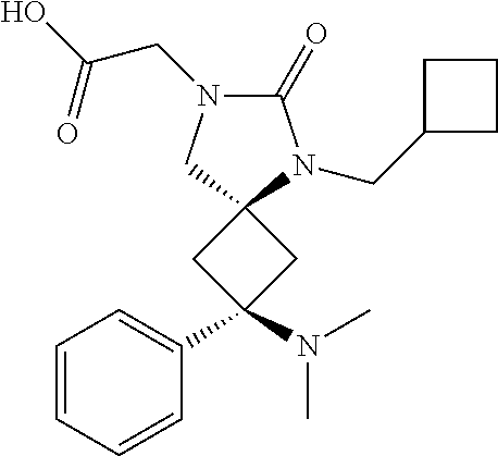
C1=CC=CC(C2(N(C)C)CC3(C2)N(CC2CCC2)C(=O)N(CC(O)=O)C3)=C1
